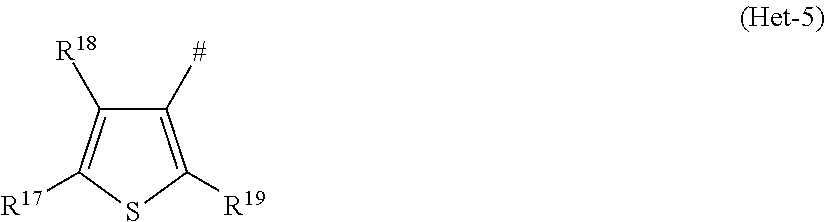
C1([#])=C([R19])SC([R17])=C1[R18]
